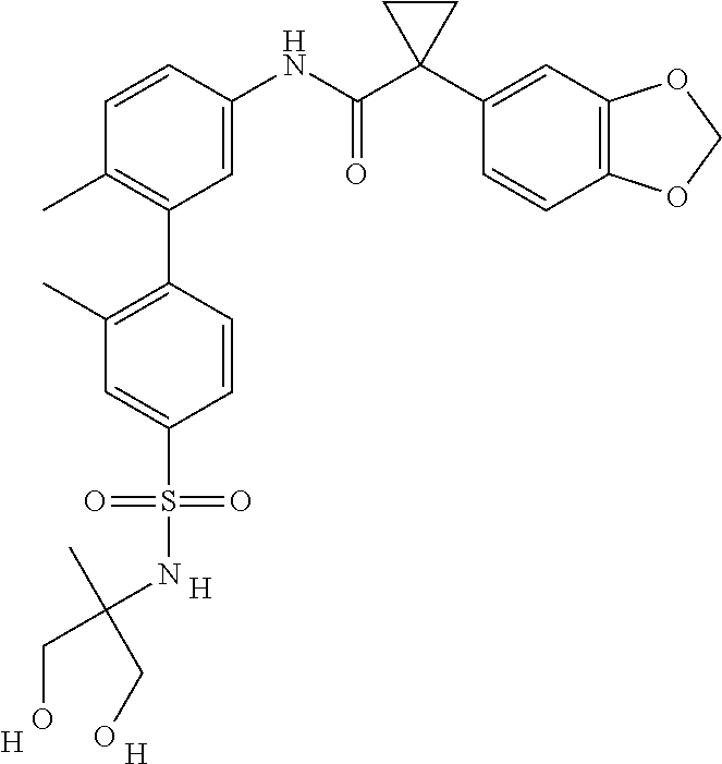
C1(C2=C(C)C=CC(NC(C3(C4=CC5=C(C=C4)OCO5)CC3)=O)=C2)=C(C)C=C(S(NC(C)(CO)CO)(=O)=O)C=C1.[H].[H].[H]
